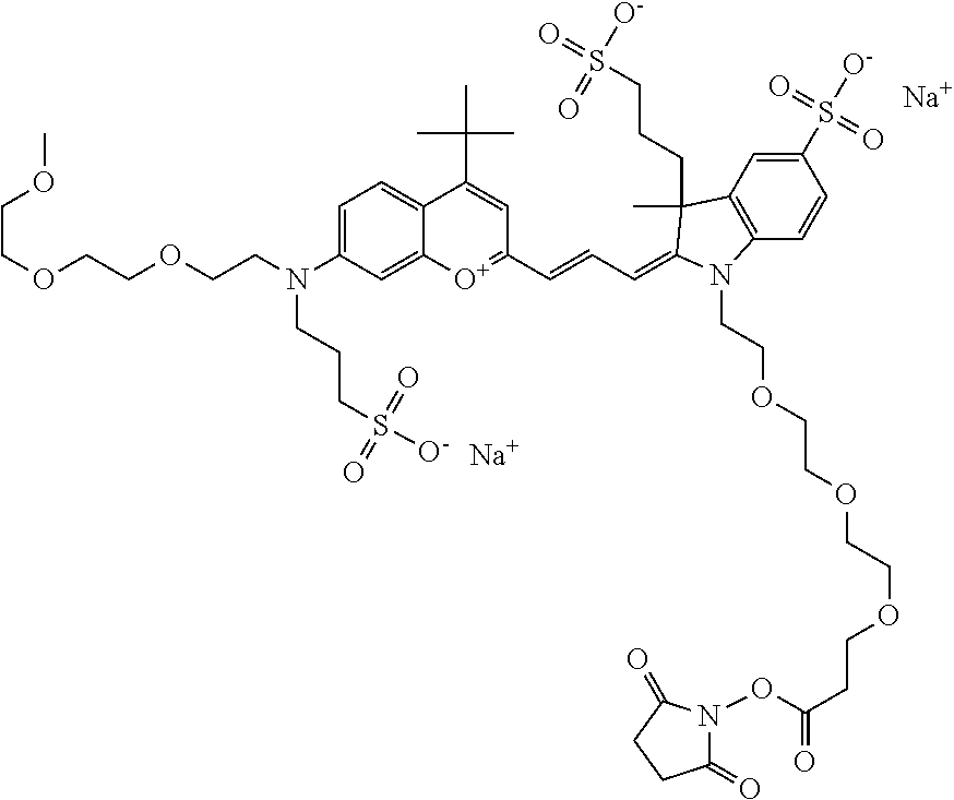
[Na].[Na].C(OCCOCCN(C1=CC=C2C(=C1)[O+]=C(C=CC=C1C(CCCS([O-])(=O)=O)(C)C3=C(C=CC(S(=O)(=O)[O-])=C3)N1CCOCCOCCOCCC(=O)ON1C(=O)CCC1=O)C=C2C(C)(C)C)CCCS(=O)(=O)[O-])COC
